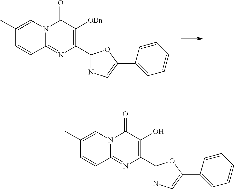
C1=CC2=NC(C3=NC=C(C4=CC=CC=C4)O3)=C([OBn])C(=O)N2C=C1C.C1=CC2=NC(C3=NC=C(C4=CC=CC=C4)O3)=C(O)C(=O)N2C=C1C
